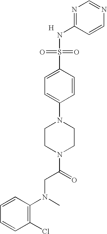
[H].N1=C(NS(=O)(=O)C2=CC=C(N3CCN(C(=O)CN(C4=C(Cl)C=CC=C4)C)CC3)C=C2)C=CN=C1
